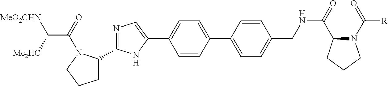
C1C(C2=NC=C(C3=CC=C(C4=CC=C(CNC(=O)C5N(C(=O)[R])CCC5)C=C4)C=C3)N2)N(C(=O)C([Me2HC])[MeO2CHN])CC1
